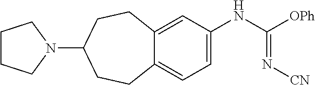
C12=CC(NC([OPh])=N[CN])=CC=C1CCC(N1CCCC1)CC2
